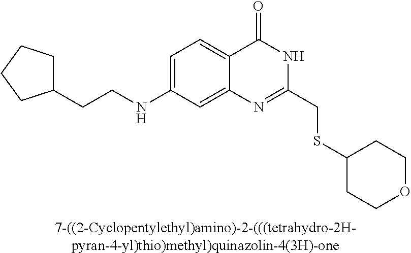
[7-((2-Cyclopentylethyl)amino)-2-(((tetrahydro-2H-pyran-4-yl)thio)methyl)quinazolin-4(3H)-one].C1(NCCC2CCCC2)=CC=C2C(=C1)N=C(CSC1CCOCC1)NC2=O
